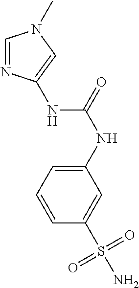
C1=C(S(=O)(=O)N)C=CC=C1NC(=O)NC1=CN(C)C=N1
